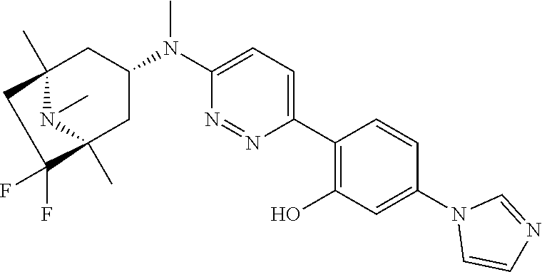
C12(C)N(C)C(C)(CC(N(C3=CC=C(C4=C(O)C=C(N5C=CN=C5)C=C4)N=N3)C)C1)C(F)(F)C2
